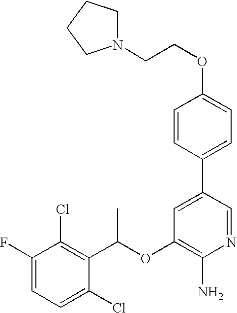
C1=C(F)C(Cl)=C(C(OC2=C(N)N=CC(C3=CC=C(OCCN4CCCC4)C=C3)=C2)C)C(Cl)=C1
